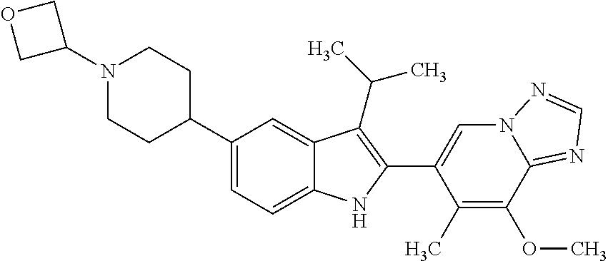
C1(N2CCC(C3=CC=C4C(=C3)C(C(C)C)=C(C3=CN5C(=NC=N5)C(OC)=C3C)N4)CC2)COC1
